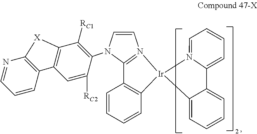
N12=CC=CC=C1C1=CC=CC=C1[Ir]21C2=C(C=CC=C2)C2=N1C=CN2C1=C([RC1])C2=C(C=C1[RC2])C1=C(N=CC=C1)[X]2
